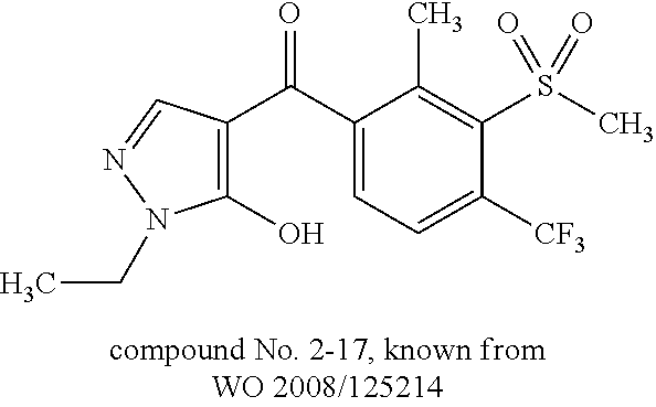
C1=C(C(=O)C2=C(O)N(CC)N=C2)C(C)=C(S(C)(=O)=O)C([CF3])=C1
